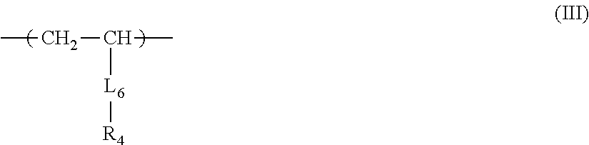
CCC(C)[L6][R4]
